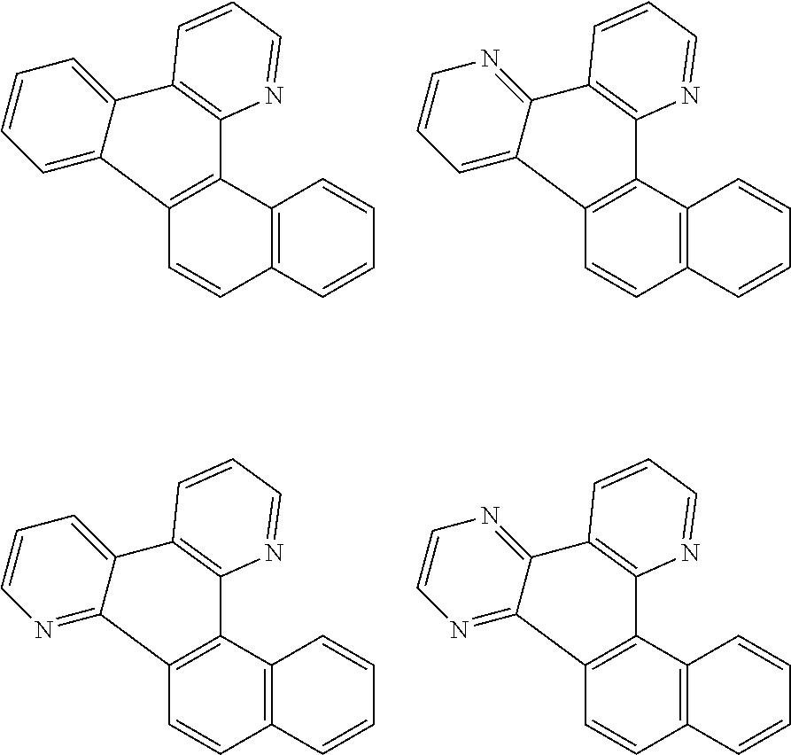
C1=CC2=C(C3=C1C1=CC=CC=C1C1=C3N=CC=C1)C=CC=C2.C1=CC2=C(C3=C1C1=CC=CN=C1C1=C3N=CC=C1)C=CC=C2.C1=CC2=C(C3=C1C1=NC=CC=C1C1=C3N=CC=C1)C=CC=C2.C1=CC2=C(C3=C1C1=NC=CN=C1C1=C3N=CC=C1)C=CC=C2
